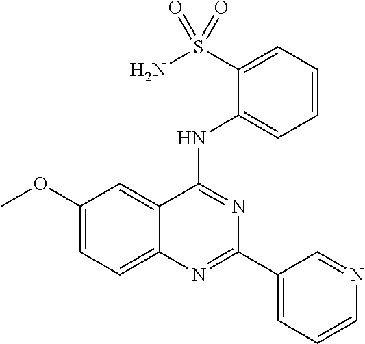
C1(OC)=CC=C2C(=C1)C(NC1=CC=CC=C1S(N)(=O)=O)=NC(C1=CC=CN=C1)=N2
